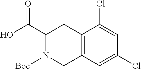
C12=C(C=C(Cl)C=C1Cl)CN([Boc])C(C(O)=O)C2
